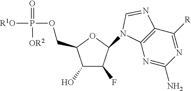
C1(O)C(F)C(N2C3=C(C([R])=NC(N)=N3)N=C2)OC1COP([OR2])(=O)[R1O]
